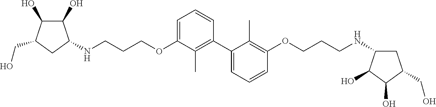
C1=C(OCCCNC2C(O)C(O)C(CO)C2)C(C)=C(C2=CC=CC(OCCCNC3CC(CO)C(O)C3O)=C2C)C=C1
